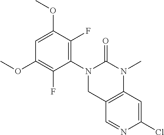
C1=C(OC)C(F)=C(N2CC3=C(N(C)C2=O)C=C(Cl)N=C3)C(F)=C1OC
